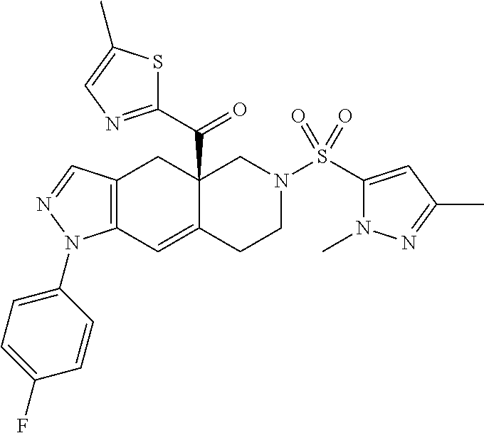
C12=C(C=C3C(C(C4=NC=C(C)S4)=O)(C1)CN(S(C1=CC(C)=NN1C)(=O)=O)CC3)N(C1=CC=C(F)C=C1)N=C2
